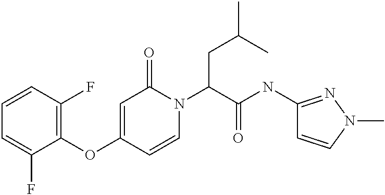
C1=CC(F)=C(OC2=CC(=O)N(C(CC(C)C)C(=O)NC3=NN(C)C=C3)C=C2)C(F)=C1
